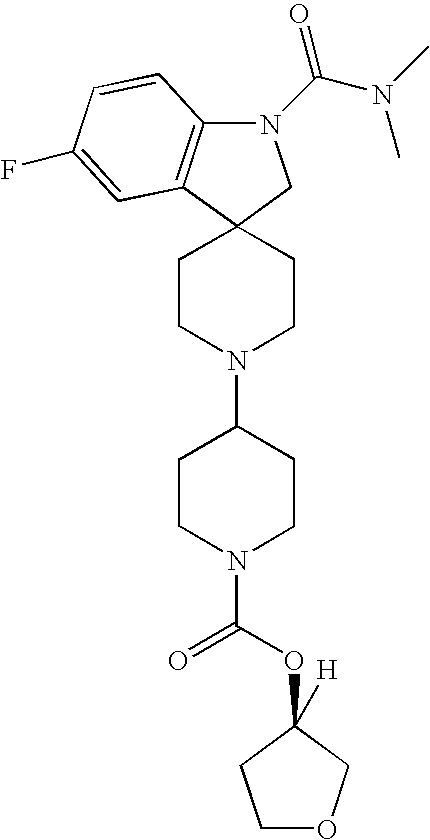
N1(C(N(C)C)=O)C2=C(C3(C1)CCN(C1CCN(C(=O)OC4([H])COCC4)CC1)CC3)C=C(F)C=C2
